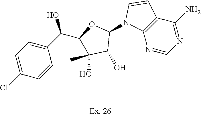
N1=CN=C(N)C2=C1N(C1OC(C(O)C3=CC=C(Cl)C=C3)C(C)(O)C1O)C=C2
